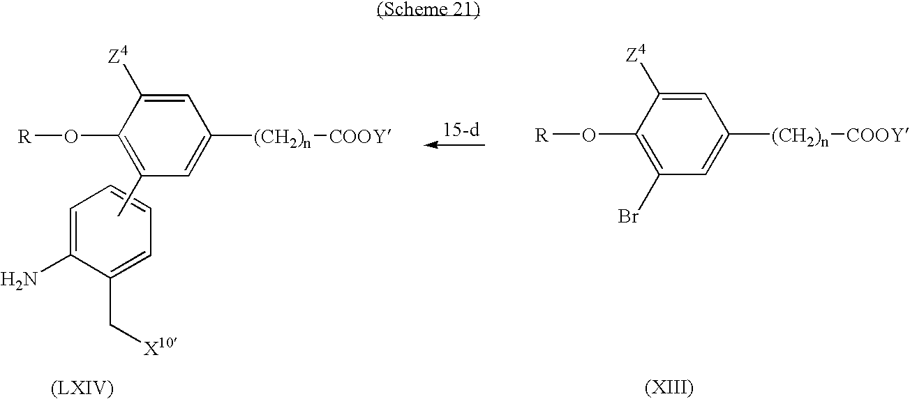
C1=C(N)C(C[X10])=CC=C1.CC1=C(O[R])C([Z4])=CC([(CH2)n][COOY])=C1.BrC1=C(O[R])C([Z4])=CC([(CH2)n][COOY])=C1
